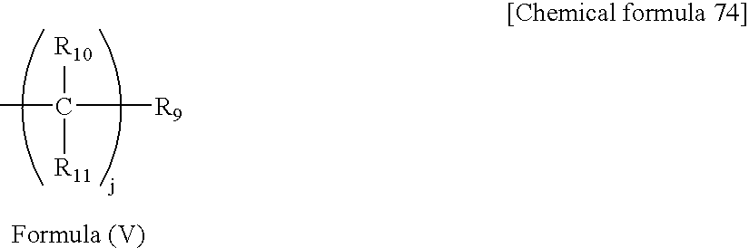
CC([R9])([R10])[R11]
